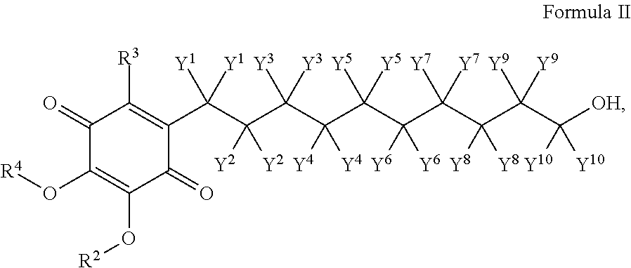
C1(=O)C(O[R4])=C(O[R2])C(=O)C(C(C(C(C(C(C(C(C(C(C([OH])([Y10])[Y10])([Y9])[Y9])([Y8])[Y8])([Y7])[Y7])([Y6])[Y6])([Y5])[Y5])([Y4])[Y4])([Y3])[Y3])([Y2])[Y2])([Y1])[Y1])=C1[R3]
